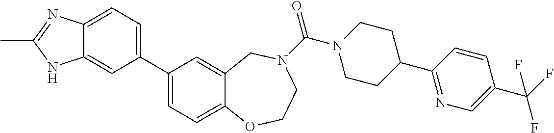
C1(C2=CC=C3C(=C2)NC(C)=N3)=CC=C2C(=C1)CN(C(N1CCC(C3=NC=C(C(F)(F)F)C=C3)CC1)=O)CCO2
